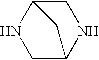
C1C2NCC(N1)C2
